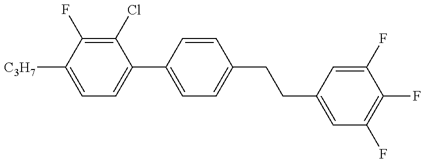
C1=C([C3H7])C(F)=C(Cl)C(C2=CC=C(CCC3=CC(F)=C(F)C(F)=C3)C=C2)=C1
